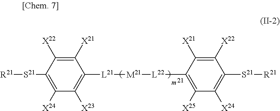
[R21][S21]C1=C([X24])C([X23])=C([L21][M21][L22]C2=C([X25])C([X24])=C([S21][R21])C([X22])=C2[X21])C([X21])=C1[X22]
